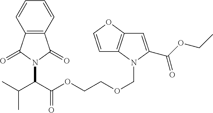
C1=COC2=C1N(COCCOC(C(C(C)C)N1C(=O)C3=C(C1=O)C=CC=C3)=O)C(C(OCC)=O)=C2
